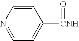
N1=CC=C([CNH]=O)C=C1
